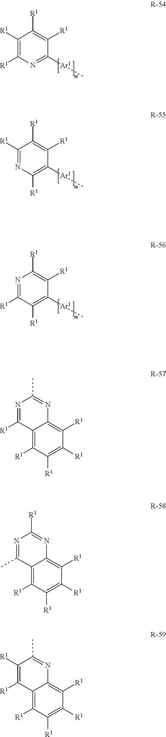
C1([R1])=C([R1])N=C([Ar1]C)C([R1])=C1[R1].C1([R1])=NC([R1])=C([Ar1]C)C([R1])=C1[R1].N1=C([R1])C([R1])=C([Ar1]C)C([R1])=C1[R1].C12=C([R1])C([R1])=C([R1])C([R1])=C1N=C(C)N=C2[R1].C12=C([R1])C([R1])=C([R1])C([R1])=C1N=C([R1])N=C2C.C12=C([R1])C([R1])=C([R1])C([R1])=C1N=C(C)C([R1])=C2[R1]
